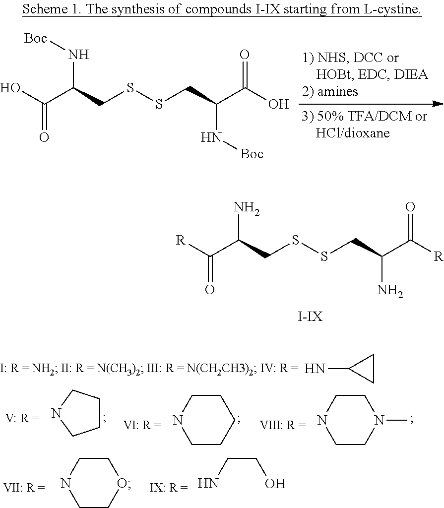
[R]C(C(CSSCC(C([R])=O)N)N)=O.OC(C(CSSCC(C(O)=O)N[Boc])N[Boc])=O.C1(N)CC1.N1CCCCC1.N1CCN(C)CC1.C1CCNC1.N1CCOCC1.NCCO
